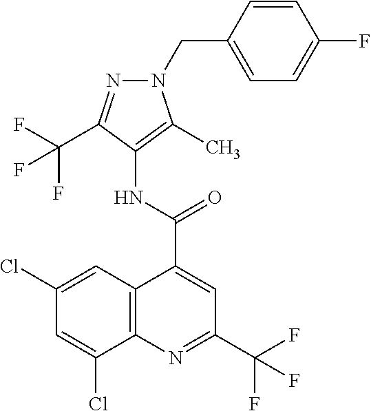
C12=C(N=C(C(F)(F)F)C=C1C(=O)NC1=C(C)N(CC3=CC=C(F)C=C3)N=C1C(F)(F)F)C(Cl)=CC(Cl)=C2
